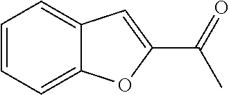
C1=CC=C2C(=C1)C=C(C(=O)C)O2
